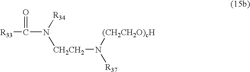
[R33]C(N([R34])[CH2CH2]N([R37])[(CH2CH2O)cH])=O
